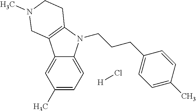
C1(C)=CC=C2C(=C1)C1=C(N2CCCC2=CC=C(C)C=C2)CCN(C)C1.[H]Cl
